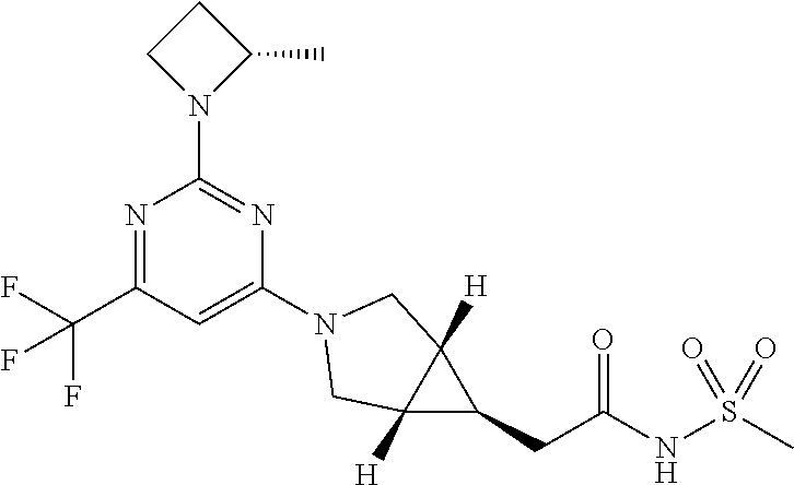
N1=C(C(F)(F)F)C=C(N2CC3([H])C([H])(C3CC(=O)NS(C)(=O)=O)C2)N=C1N1C(C)CC1
